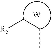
[R5]CCC.[W]
